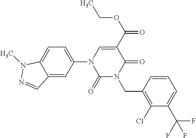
C1(=O)N(CC2=C(Cl)C(C(F)(F)F)=CC=C2)C(=O)C(C(=O)OCC)=CN1C1=CC=C2C(=C1)C=NN2C
